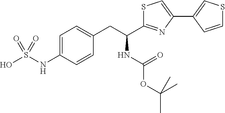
C1=C(NS(O)(=O)=O)C=CC(CC(C2=NC(C3=CSC=C3)=CS2)NC(=O)OC(C)(C)C)=C1
